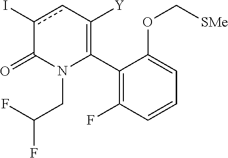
C1(C2=C([Y])cc(I)C(=O)N2CC(F)F)=C(F)C=CC=C1OC[SMe]
